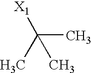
CC(C)([X1])C
